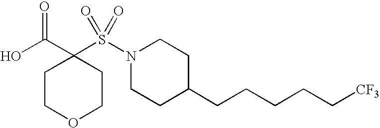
OC(C1(S(N2CCC(CCCCC[CF3])CC2)(=O)=O)CCOCC1)=O
